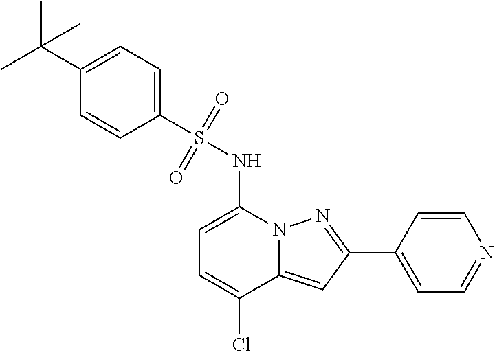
C1(C2=NN3C(=C2)C(Cl)=CC=C3NS(=O)(=O)C2=CC=C(C(C)(C)C)C=C2)=CC=NC=C1
